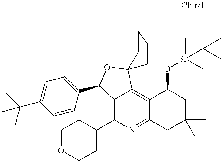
C12=C(C3CCOCC3)N=C3C(=C1C1(OC2C2=CC=C(C(C)(C)C)C=C2)CCCC1)C(O[Si](C)(C(C)(C)C)C)CC(C)(C)C3
